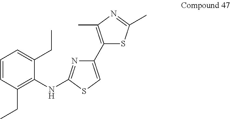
C1=CC(CC)=C(NC2=NC(C3=C(C)N=C(C)S3)=CS2)C(CC)=C1
